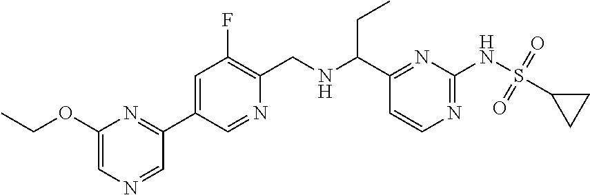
C1=C(OCC)N=C(C2=CC(F)=C(CNC(C3=NC(NS(=O)(=O)C4CC4)=NC=C3)CC)N=C2)C=N1
